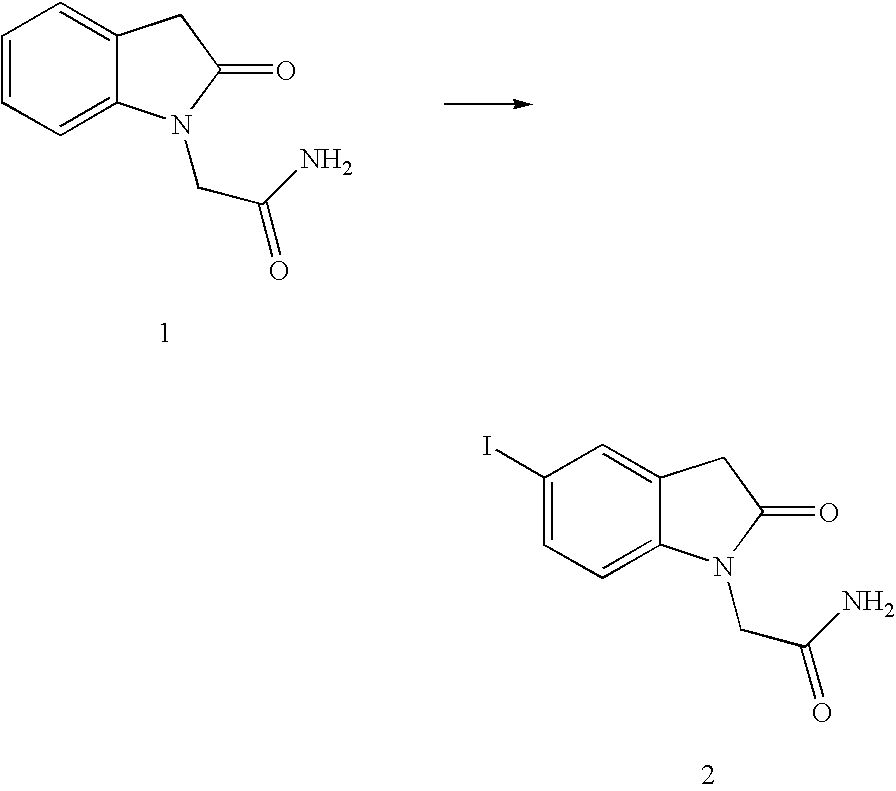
C1=CC=C2C(=C1)CC(=O)N2CC(N)=O.C1(I)=CC=C2C(=C1)CC(=O)N2CC(N)=O
